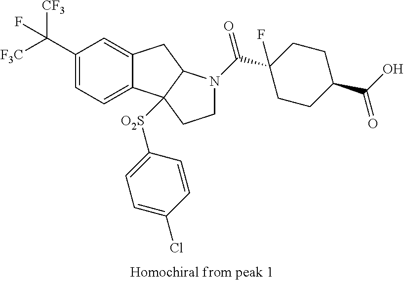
C1(C([CF3])([F3C])F)=CC=C2C(=C1)CC1C2([O2S]C2=CC=C(Cl)C=C2)CCN1C(C1(F)CCC(C(O)=O)CC1)=O
